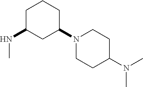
C1C(NC)CC(N2CCC(N(C)C)CC2)CC1
